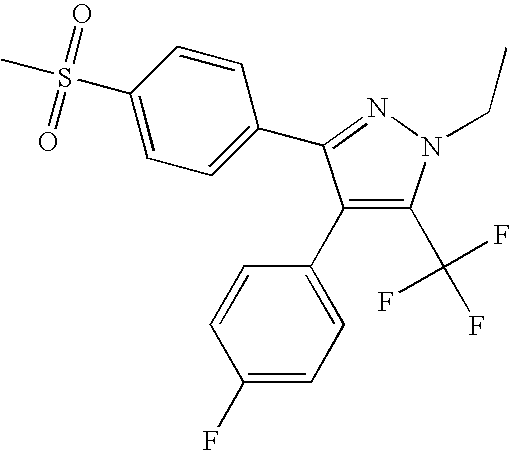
N1=C(C2=CC=C(S(C)(=O)=O)C=C2)C(C2=CC=C(F)C=C2)=C(C(F)(F)F)N1CC
